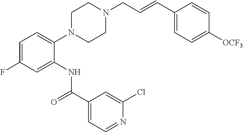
C1=C(F)C=C(NC(C2=CC=NC(Cl)=C2)=O)C(N2CCN(CC=CC3=CC=C([OCF3])C=C3)CC2)=C1
